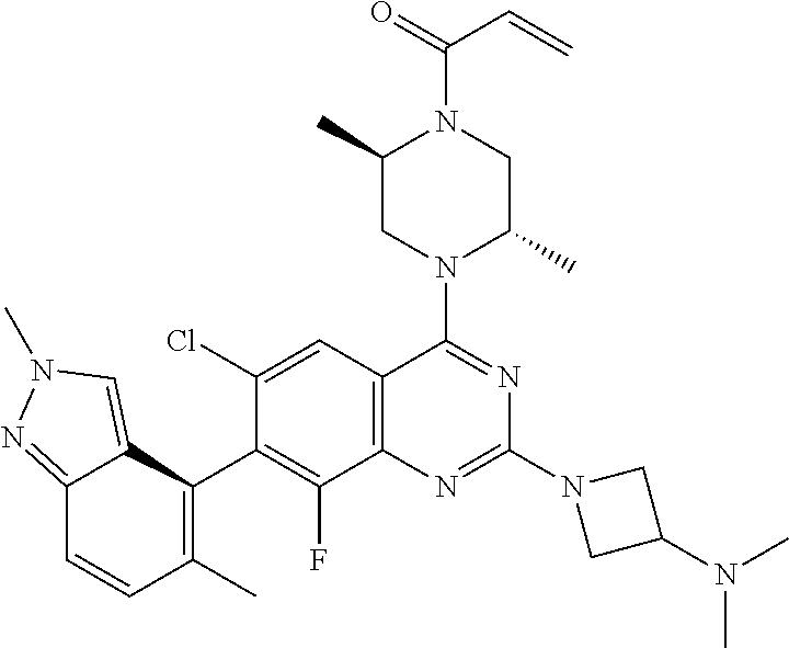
C12=C(C=C(Cl)C(C3=C(C)C=CC4=NN(C)C=C34)=C1F)C(N1C(C)CN(C(C=C)=O)C(C)C1)=NC(N1CC(N(C)C)C1)=N2
